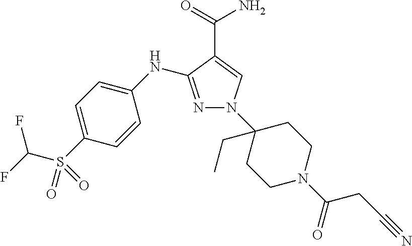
N1=C(NC2=CC=C(S(C(F)F)(=O)=O)C=C2)C(C(=O)N)=CN1C1(CC)CCN(C(CC#N)=O)CC1
